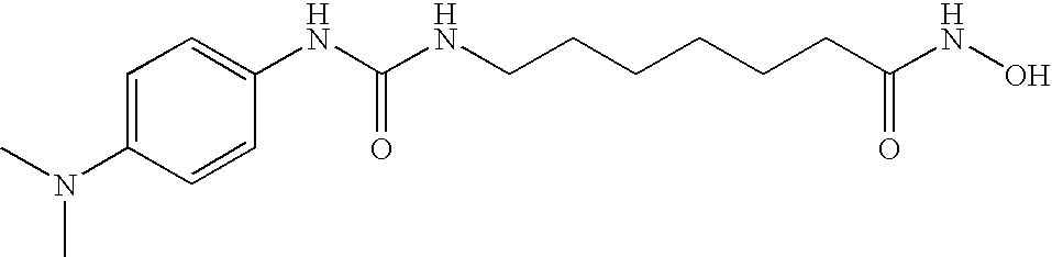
C1(NC(NCCCCCCC(NO)=O)=O)=CC=C(N(C)C)C=C1
